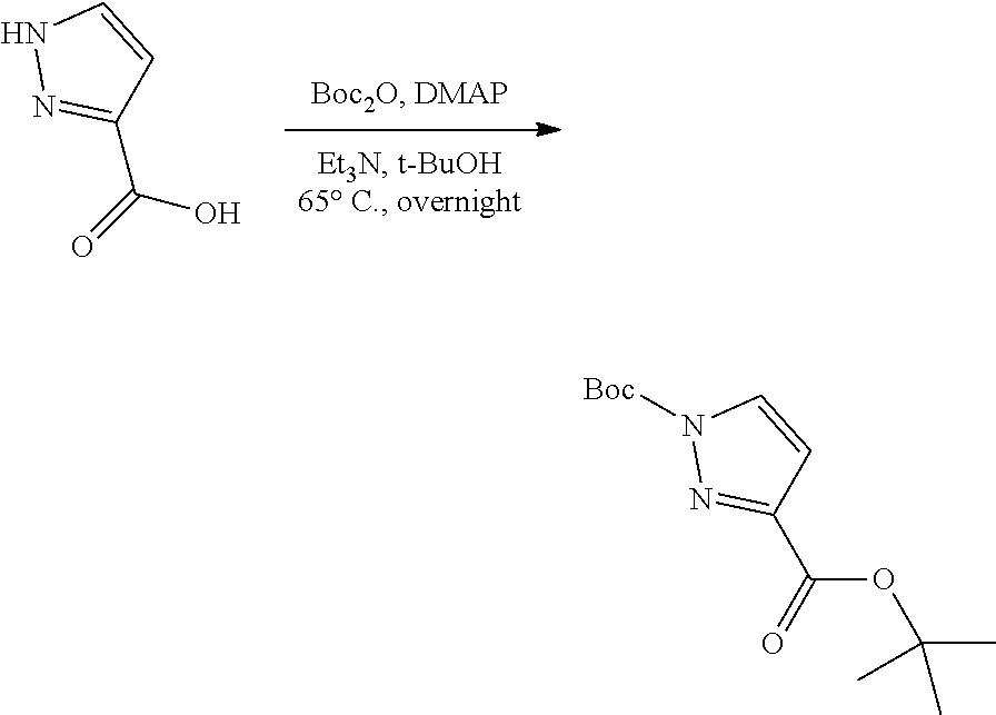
C(=O)(O)C1=NNC=C1.N1([Boc])N=C(C(=O)OC(C)(C)C)C=C1
